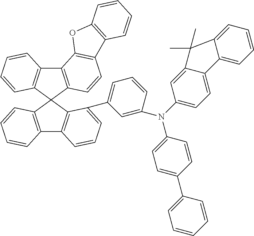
C12=C(C3(C4=C1C=CC=C4)C1=C(C4=C3C(C3=CC=CC(N(C5=CC=C6C(=C5)C(C)(C)C5=CC=CC=C65)C5=CC=C(C6=CC=CC=C6)C=C5)=C3)=CC=C4)C=CC=C1)C=CC1=C2OC2=C1C=CC=C2
